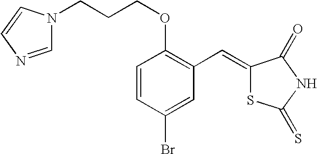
O(C1=C(C=C2SC(=S)NC2=O)C=C(Br)C=C1)CCCN1C=CN=C1
